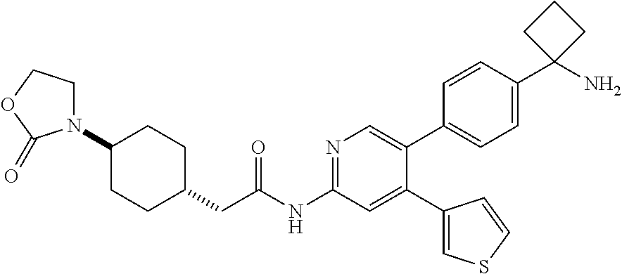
C1(N2CCOC2=O)CCC(CC(NC2=NC=C(C3=CC=C(C4(N)CCC4)C=C3)C(C3=CSC=C3)=C2)=O)CC1
